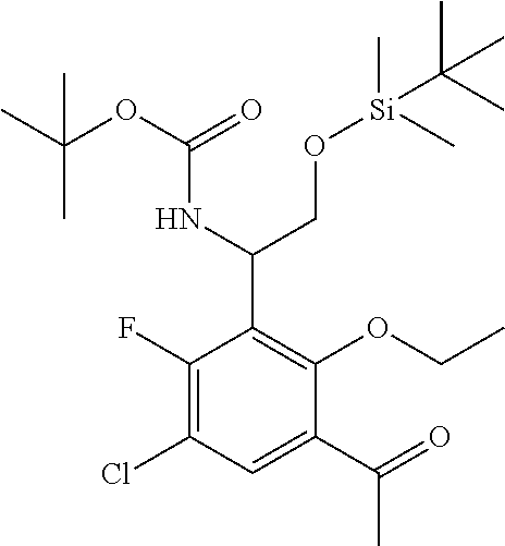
C1(F)=C(Cl)C=C(C(=O)C)C(OCC)=C1C(CO[Si](C)(C)C(C)(C)C)NC(OC(C)(C)C)=O
